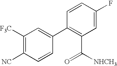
C1([F3C])=C([NC])C=CC(C2=C(C([NHCH3])=O)C=C(F)C=C2)=C1
